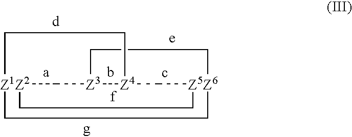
[Z1Z2]123C[Z3]4[Z4](C[Z5Z6](CC1)(CC4)CC2)CC3
